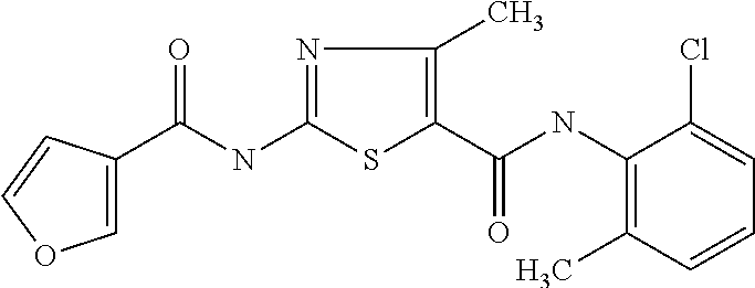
C(NC1=NC(C)=C(C(=O)NC2=C(C)C=CC=C2Cl)S1)(C1=COC=C1)=O
